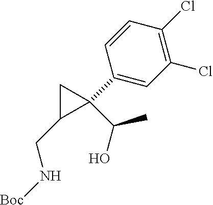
C1(Cl)=C(Cl)C=CC(C2(C(O)C)CC2CN[Boc])=C1
